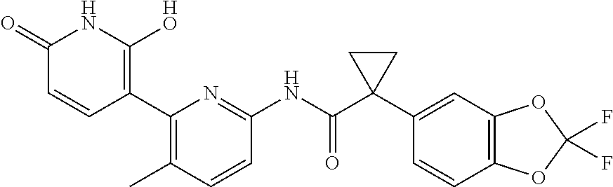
C1(=O)C=CC(C2=C(C)C=CC(NC(C3(C4=CC5=C(C=C4)OC(F)(F)O5)CC3)=O)=N2)=C([HO])N1
